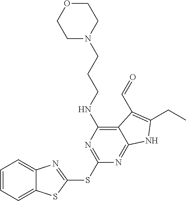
C1=CC=C2C(=C1)N=C(SC1=NC(NCCCN3CCOCC3)=C3C(=N1)NC(CC)=C3C=O)S2
